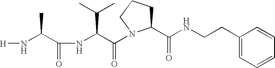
[H]NC(C(NC(C(=O)N1C(C(NCCC2=CC=CC=C2)=O)CCC1)C(C)C)=O)C
